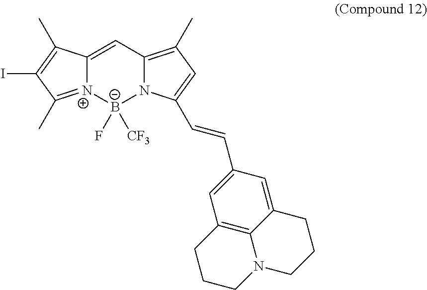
C12=CC3=C(C)C=C(C=CC4=CC5=C6C(=C4)CCCN6CCC5)N3[B-]([CF3])(F)[N+]1=C(C)C(I)=C2C
